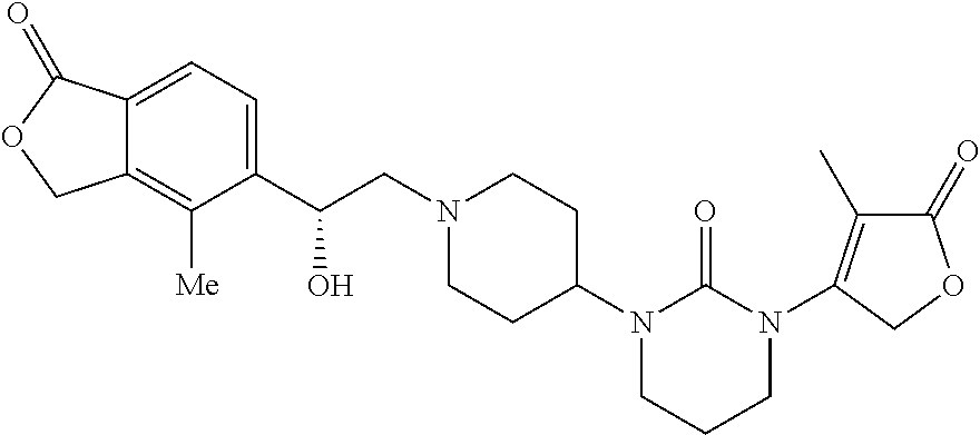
C(CN1CCC(N2CCCN(C3=C(C)C(=O)OC3)C2=O)CC1)(C1=CC=C2C(=C1[Me])COC2=O)O
